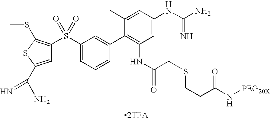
[2TFA].C1=C(C(N)=N)SC(SC)=C1S(C1=CC=CC(C2=C(NC(CSCCC(N[PEG20K])=O)=O)C=C(NC(N)=N)C=C2C)=C1)(=O)=O
